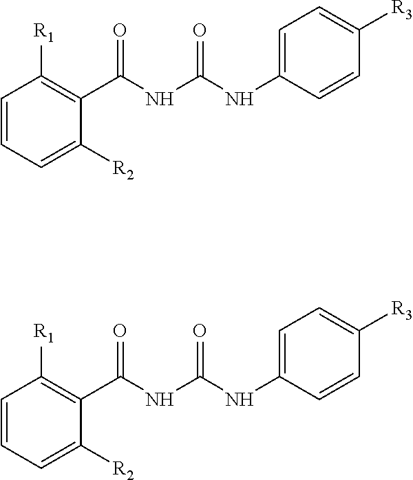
C1=CC=C([R2])C(C(NC(NC2=CC=C([R3])C=C2)=O)=O)=C1[R1].C1=CC=C([R2])C(C(NC(NC2=CC=C([R3])C=C2)=O)=O)=C1[R1]
